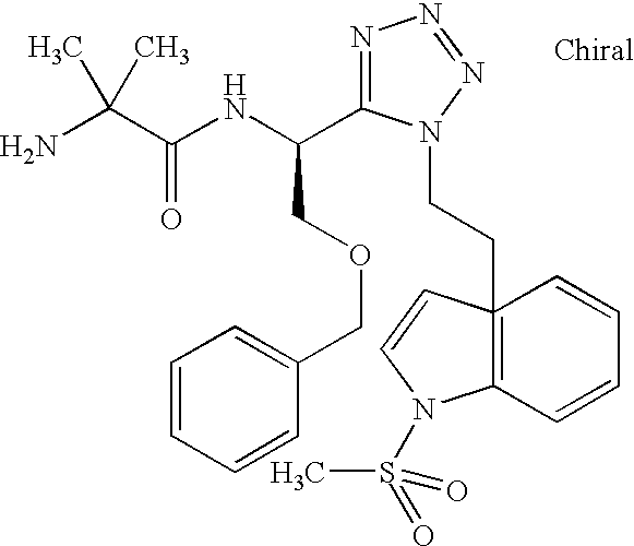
NC(C(NC(COCC1=CC=CC=C1)C1=NN=NN1CCC12=C(N(S(=O)(C)=O)C=C1)C=CC=C2)=O)(C)C
